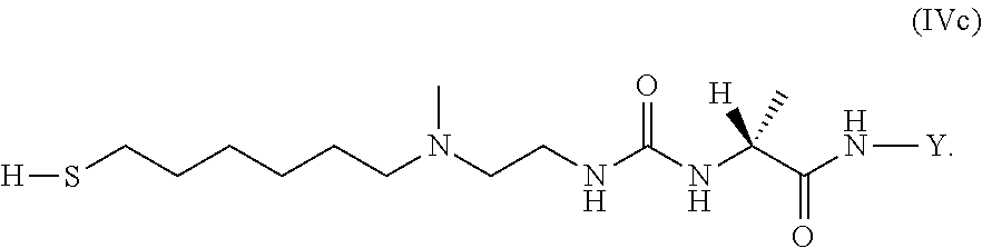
C(CNC(NC(C(N[Y])=O)([H])C)=O)N(CCCCCCS[H])C
